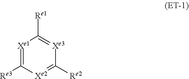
[Xe1]1=C([Re3])[Xe2]=C([Re2])[Xe3]=C1[Re1]
